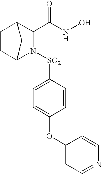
C1(C(NO)=O)N([SO2]C2=CC=C(OC3=CC=NC=C3)C=C2)C2CCC1C2
